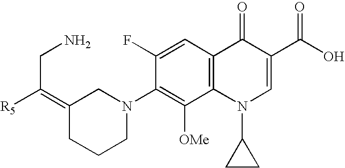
C1(N2CC(=C([R5])CN)CCC2)=C([OMe])C2=C(C=C1F)C(=O)C(C(O)=O)=CN2C1CC1
